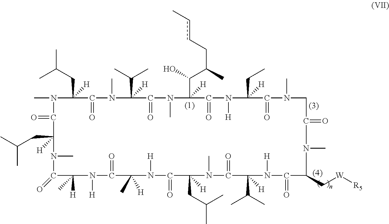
N1(C)C(CC(C)C)([H])C(=O)N(C)C(C(C)C)([H])C(=O)N(C)C(C(C(C)CccC)O)([H])C(=O)N([H])C([H])(CC)C(=O)N(C)CC(=O)N(C)C(C[W][R5])C(=O)N([H])C(C(C)C)([H])C(=O)N(C)C(CC(C)C)([H])C(=O)N([H])C(C)([H])C(=O)N([H])C([H])(C)C(=O)N(C)C(CC(C)C)([H])C1=O
